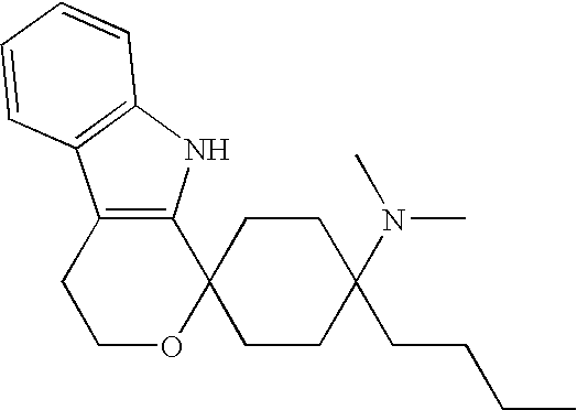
C1OC2(C3=C(C1)C1=C(N3)C=CC=C1)CCC(CCCC)(N(C)C)CC2
